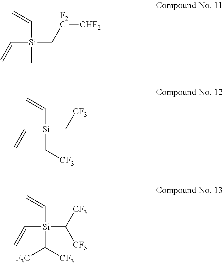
C([Si](C=C)(C[F2C][CHF2])C)=C.C([Si](C=C)(C[CF3])C[CF3])=C.C([Si](C=C)(C([CF3])[CF3])C([F3C])[CF3])=C
